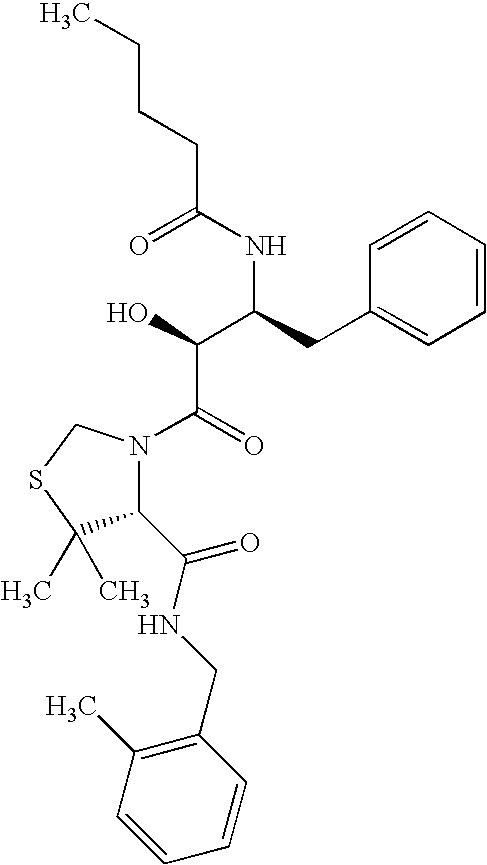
C1=CC=CC=C1CC(NC(CCCC)=O)C(C(=O)N1C(C(NCC2=C(C)C=CC=C2)=O)C(C)(C)SC1)O
